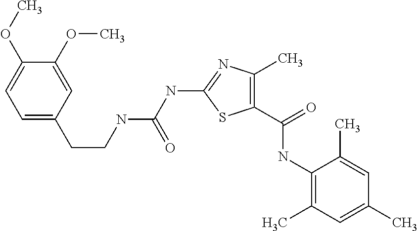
C1(C(=O)NC2=C(C)C=C(C)C=C2C)=C(C)N=C(NC(NCCC2=CC=C(OC)C(OC)=C2)=O)S1
